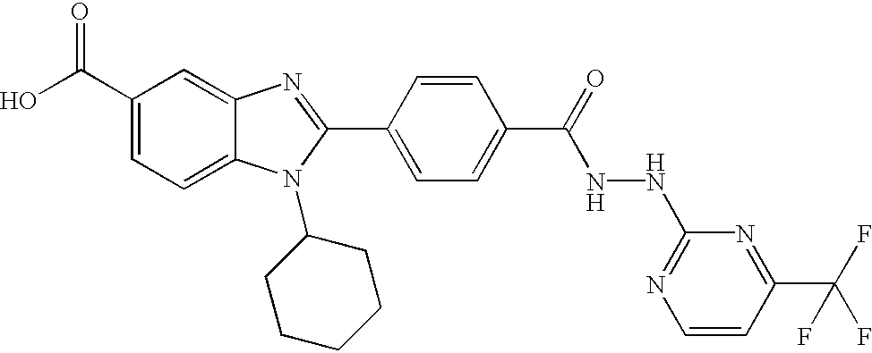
OC(C1=CC=C2C(=C1)N=C(C1=CC=C(C(=O)NNC3=NC=CC(C(F)(F)F)=N3)C=C1)N2C1CCCCC1)=O
